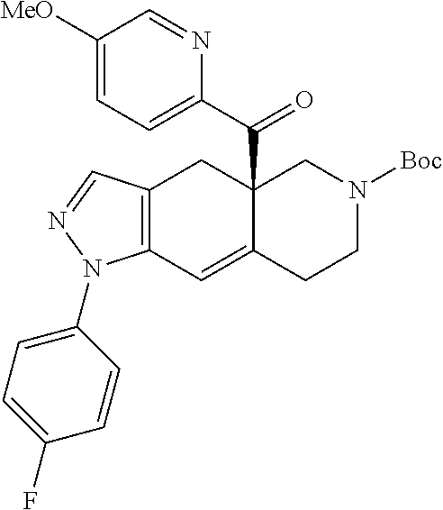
C12(C(C3=CC=C([MeO])C=N3)=O)C(=CC3=C(C1)C=NN3C1=CC=C(F)C=C1)CCN([Boc])C2
